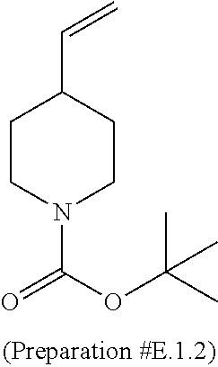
C1CN(C(OC(C)(C)C)=O)CCC1C=C
